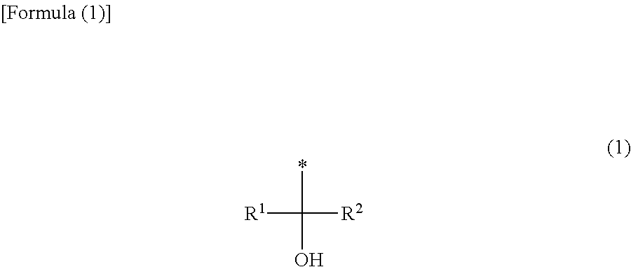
*C(O)([R2])[R1]
